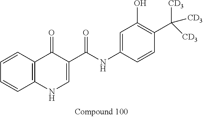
C12=C(C=CC=C1)C(=O)C(C(=O)NC1=CC(O)=C(C([CD3])([CD3])[CD3])C=C1)=CN2
